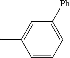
C1=CC=C([Ph])C=C1C
